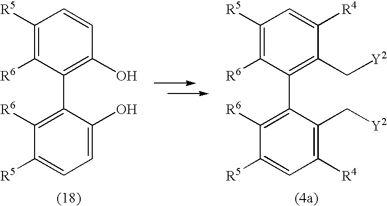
C1([R5])=C([R6])C(C2=C([R6])C([R5])=CC=C2O)=C(O)C=C1.C1([R5])=C([R6])C(C2=C([R6])C([R5])=CC([R4])=C2C[Y2])=C(C[Y2])C([R4])=C1
